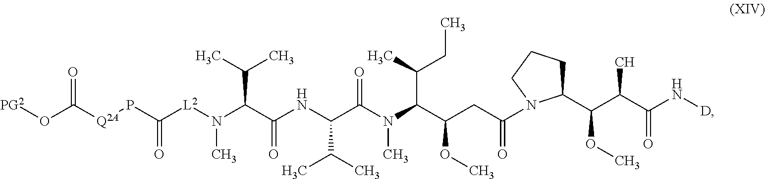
P(C([L2]N(C(C(NC(C(N(C(C(CC(=O)N1CCCC1C(C(C(N[D])=O)C)OC)OC)C(C)CC)C)=O)C(C)C)=O)C(C)C)C)=O)[Q2A]C(=O)O[PG2]
